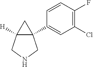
C12(C3=CC(Cl)=C(F)C=C3)C([H])(CNC1)C2
